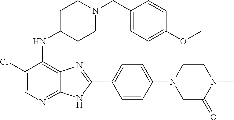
C1(Cl)=CN=C2C(=C1NC1CCN(CC3=CC=C(OC)C=C3)CC1)N=C(C1=CC=C(N3CC(=O)N(C)CC3)C=C1)N2
